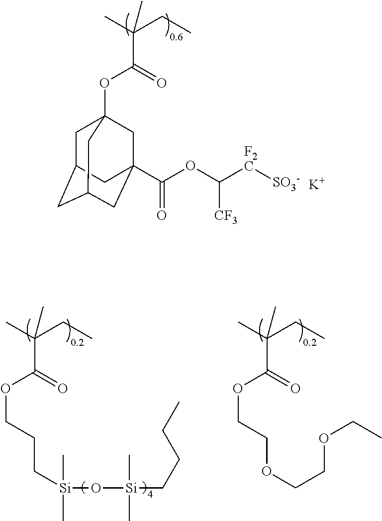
C1C2CC3CC(C(=O)OC([CF3])[F2C][SO3-])(CC1(OC(=O)C(CC)(C)C)C3)C2.[K].C(CCOC(=O)C(CC)(C)C)[Si](C)(C)O[Si](C)(C)CCCC.O(CCOC(=O)C(CC)(C)C)CCOCC
